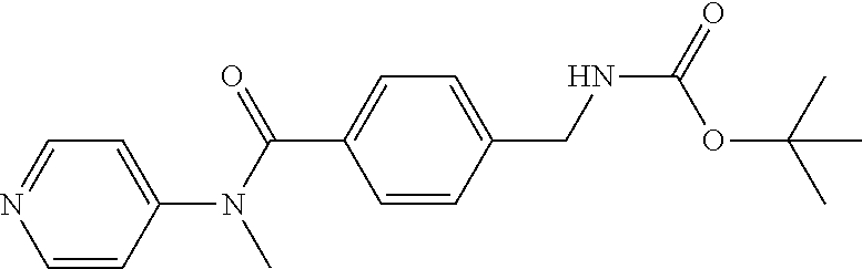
C1=CC(CNC(=O)OC(C)(C)C)=CC=C1C(=O)N(C)C1=CC=NC=C1
